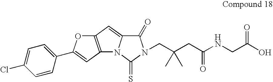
C12=C(C=C(C3=CC=C(Cl)C=C3)O1)N1C(=C2)C(=O)N(CC(CC(NCC(O)=O)=O)(C)C)C1=S
